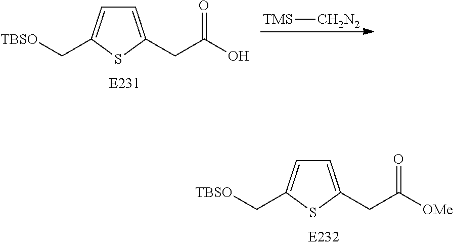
C1=C(CC(O)=O)SC(C[TBSO])=C1.[TMS][CH2N2].C1=C(CC([OMe])=O)SC(C[TBSO])=C1
